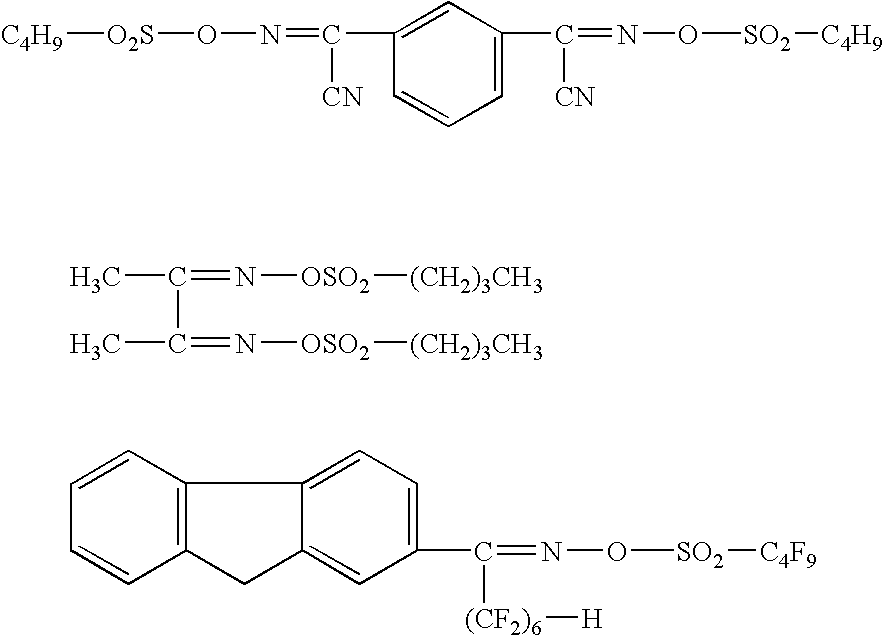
[C4H9][O2S]ON=C(C1=CC(C(=NO[SO2][C4H9])[CN])=CC=C1)[CN].CC(=N[OSO2][(CH2)3CH3])C(=N[OSO2][(CH2)3CH3])C.C12=C(C=CC=C1)C1=CC=C(C(=NO[SO2][C4F9])[(CF2)6][H])C=C1C2
